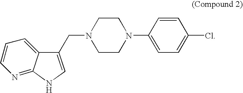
C1(CN2CCN(C3=CC=C(Cl)C=C3)CC2)=CNC2=NC=CC=C12
